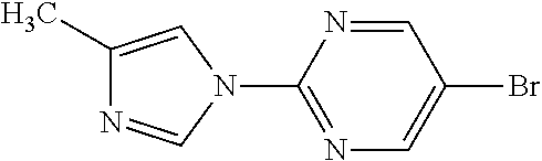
C1(C)=CN(C2=NC=C(Br)C=N2)C=N1
